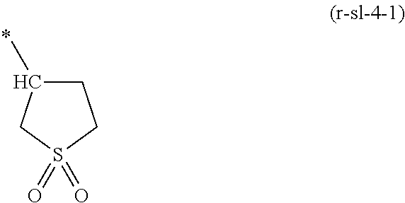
C1(C)CCS(=O)(=O)C1
